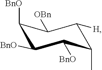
C1([H])C(C)C([BnO])C([BnO])C([BnO])C1[OBn]
